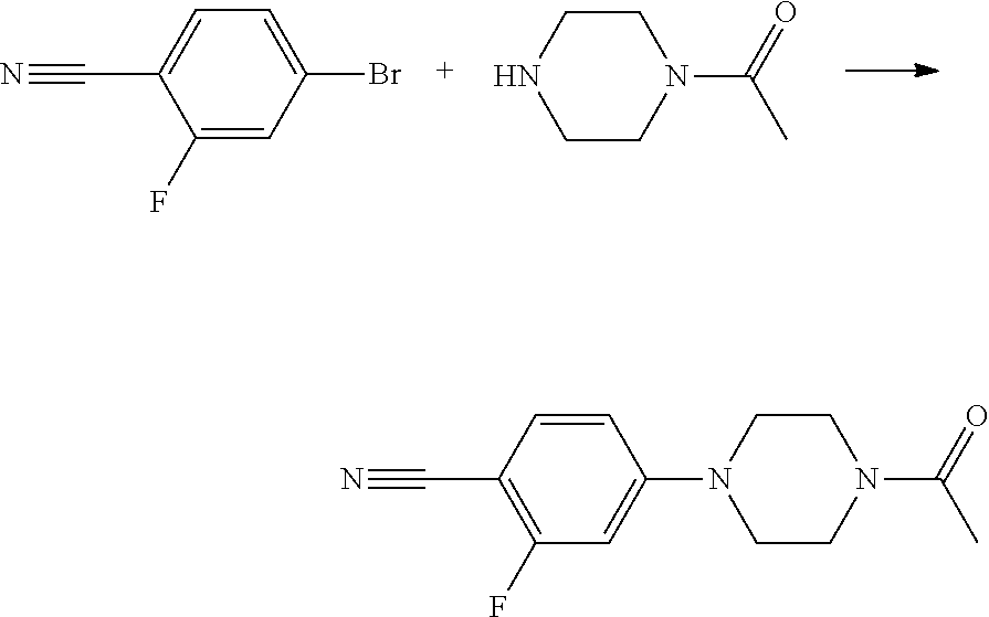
C1(F)=CC(Br)=CC=C1C#N.C1CN(C(=O)C)CCN1.C1(F)=C(C#N)C=CC(N2CCN(C(=O)C)CC2)=C1
